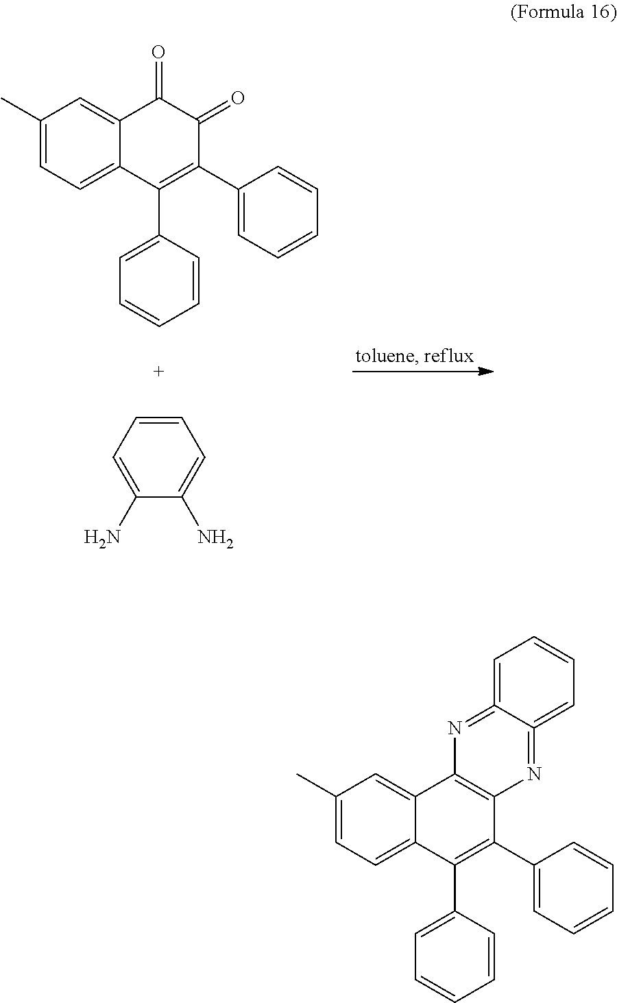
C1(C)=CC=C2C(=C1)C(=O)C(=O)C(C1=CC=CC=C1)=C2C1=CC=CC=C1.C1=CC=C(N)C(N)=C1.C1(C)=CC=C2C(=C1)C1=C(C(C3=CC=CC=C3)=C2C2=CC=CC=C2)N=C2=CC=CC=C2=N1
